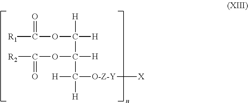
[R1]C(=O)OC([H])([H])C([H])(OC(=O)[R2])C([H])([H])[O-Z-Y][X]
